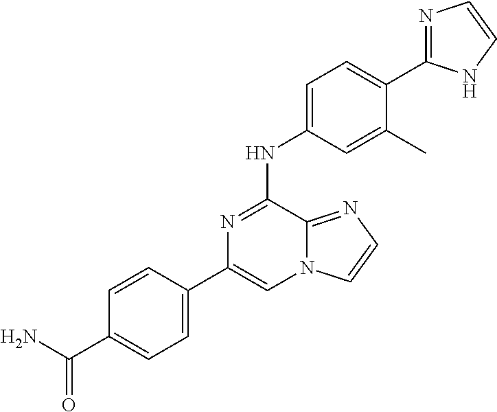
C1=CC(C(=O)N)=CC=C1C1=CN2C(=NC=C2)C(NC2=CC=C(C3=NC=CN3)C(C)=C2)=N1
